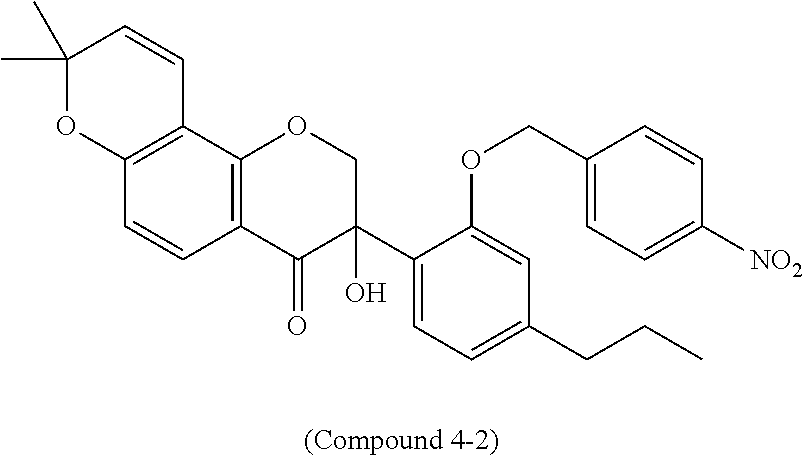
C1(C)(C)OC2=C(C=C1)C1=C(C=C2)C(=O)C(C2=CC=C(CCC)C=C2OCC2=CC=C([NO2])C=C2)(O)CO1
